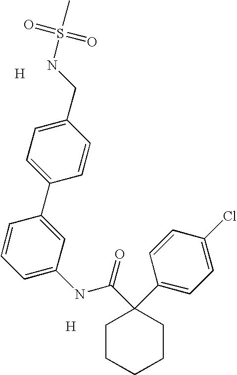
[H].C1=CC(C2=CC=C(CNS(=O)(=O)C)C=C2)=CC(NC(C2(C3=CC=C(Cl)C=C3)CCCCC2)=O)=C1.[H]
